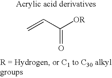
C=CC([OR])=O
